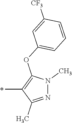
C1(C)=C(OC2=CC=CC([CF3])=C2)N(C)N=C1C
